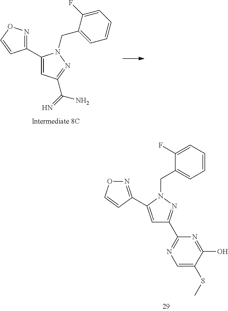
N1=C(C2=CC(C3=NC=C(SC)C(O)=N3)=NN2CC2=CC=CC=C2F)C=CO1.C1(C2=NOC=C2)=CC(C(=N)N)=NN1CC1=CC=CC=C1F
